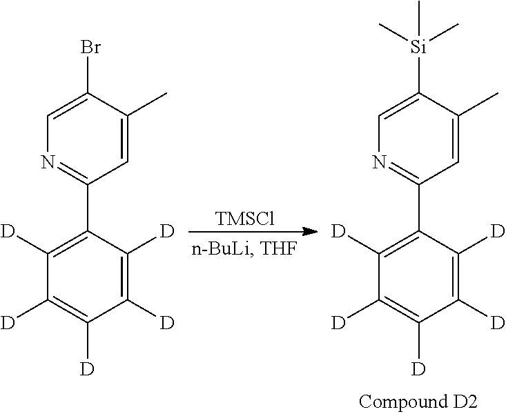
C1([D])=C([D])C(C2=NC=C(Br)C(C)=C2)=C([D])C([D])=C1[D].C1([D])=C([D])C(C2=NC=C([Si](C)(C)C)C(C)=C2)=C([D])C([D])=C1[D].[TMSCl]
